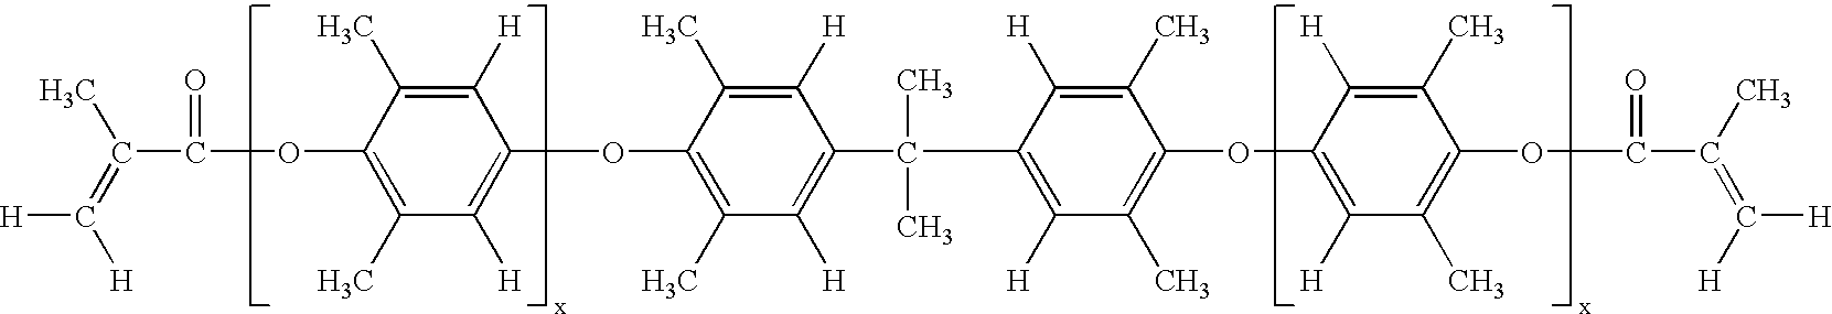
CC(=C([H])[H])C(OC1=C(C)C([H])=C(OC2=C(C)C([H])=C(C(C)(C)C3=C([H])C(C)=C(OC4=C([H])C(C)=C(OC(C(C)=C([H])[H])=O)C(C)=C4[H])C(C)=C3[H])C([H])=C2C)C([H])=C1C)=O
